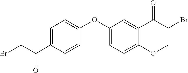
C1(OC2=CC=C(OC)C(C(CBr)=O)=C2)=CC=C(C(CBr)=O)C=C1
